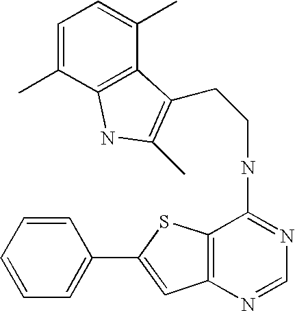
C1=CC=CC=C1C1=CC2=C(S1)C(NCCC1=C(C)NC3=C1C(C)=CC=C3C)=NC=N2
